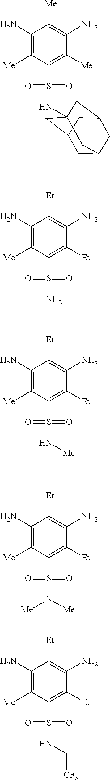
C1(N)=C([Me])C(S(=O)(=O)NC23CC4CC(CC(C2)C4)C3)=C([Me])C(N)=C1[Me].C1(N)=C([Me])C(S(=O)(=O)N)=C([Et])C(N)=C1[Et].C1(N)=C([Me])C(S(=O)(=O)N[Me])=C([Et])C(N)=C1[Et].C1(N)=C([Me])C(S(=O)(=O)N([Me])[Me])=C([Et])C(N)=C1[Et].C1(N)=C([Me])C(S(=O)(=O)NC[CF3])=C([Et])C(N)=C1[Et]
